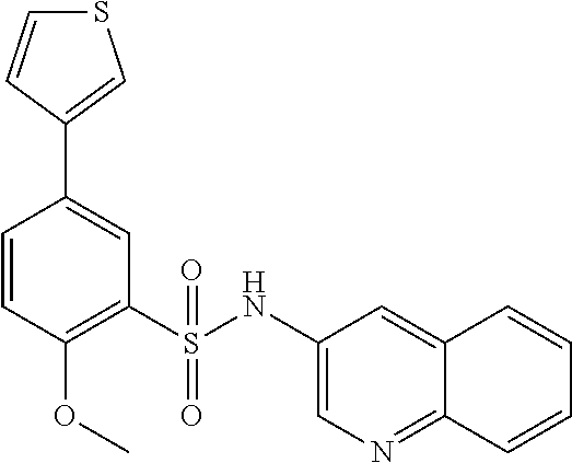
C1=CC(OC)=C(S(NC2=CN=C3C(=C2)C=CC=C3)(=O)=O)C=C1C1=CSC=C1
